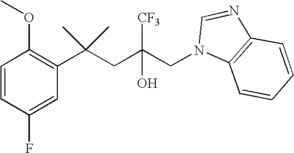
C1(F)=CC(C(CC(CN2C=NC3=C2C=CC=C3)([CF3])O)(C)C)=C(OC)C=C1
